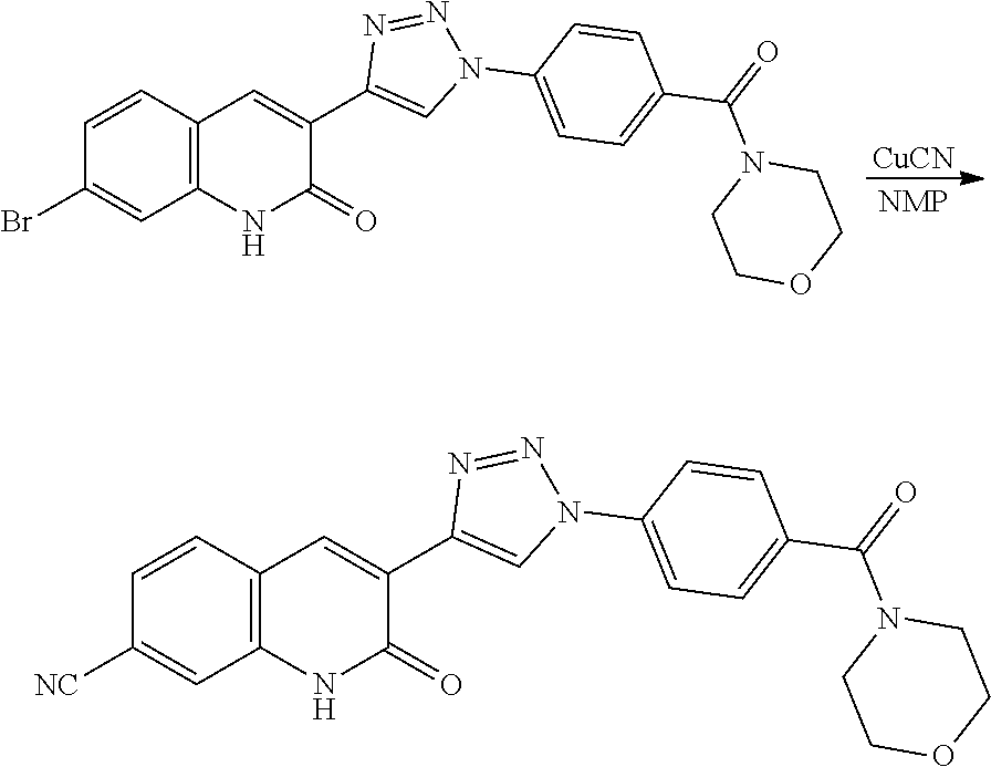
C1(C2=CN(C3=CC=C(C(=O)N4CCOCC4)C=C3)N=N2)=CC2=C(NC1=O)C=C([NC])C=C2.C1(C2=CN(C3=CC=C(C(=O)N4CCOCC4)C=C3)N=N2)=CC2=C(NC1=O)C=C(Br)C=C2.[CuCN]
